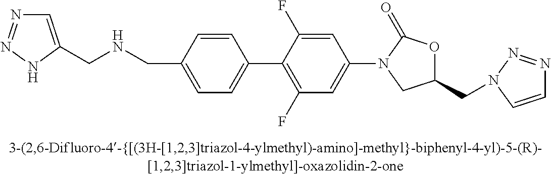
C1=C(CNCC2=CC=C(C3=C(F)C=C(N4CC(CN5N=NC=C5)OC4=O)C=C3F)C=C2)NN=N1
